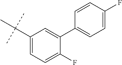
C1(C(C)(C)C)=CC=C(F)C(C2=CC=C(F)C=C2)=C1
